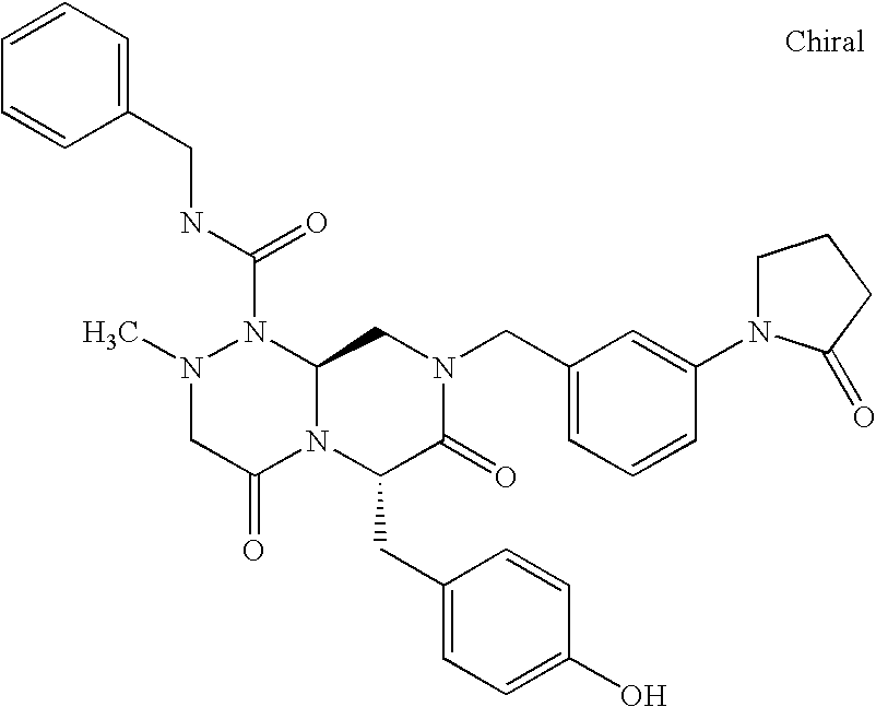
N(C(N1N(C)CC(=O)N2C1CN(CC1=CC=CC(N3CCCC3=O)=C1)C(=O)C2CC1=CC=C(O)C=C1)=O)CC1=CC=CC=C1
